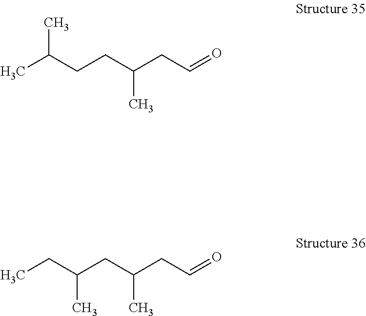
CCC(CC(CC=O)C)C.CC(CCC(CC=O)C)C
